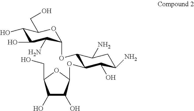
C1(O)C(O)C(OC2C(OC3C(N)C(O)C(O)C(CO)O3)C(N)CC(N)C2O)OC1CO
